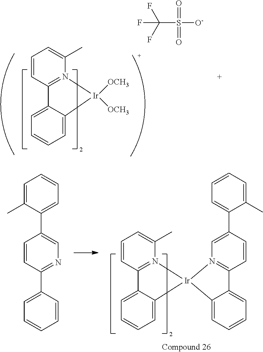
C1=CC2=N(C(C)=C1)[Ir]1(C3=CC=CC=C23)N2=C(C=CC(C3=CC=CC=C3C)=C2)C2=CC=CC=C21.C1=CC(C2=CC=CC=C2)=NC=C1C1=CC=CC=C1C.C1=CC2=N(C(C)=C1)[Ir]([OCH3])([OCH3])C1=CC=CC=C21.C(S([O-])(=O)=O)(F)(F)F
